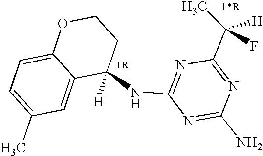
C1(NC2=NC(C(C)([H])F)=NC(N)=N2)([H])CCOC2=CC=C(C)C=C12
